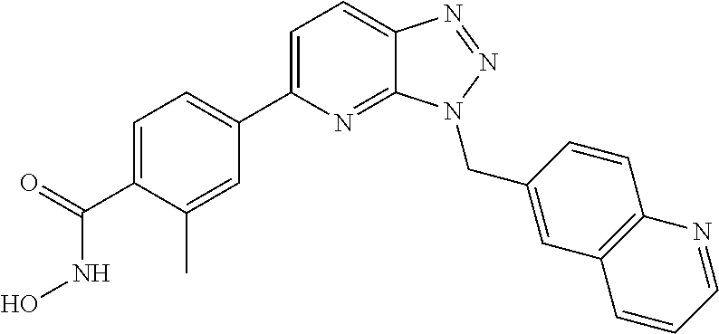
C1=C(C2=CC=C(C(=O)NO)C(C)=C2)N=C2C(=C1)N=NN2CC1=CC2=C(C=C1)N=CC=C2
